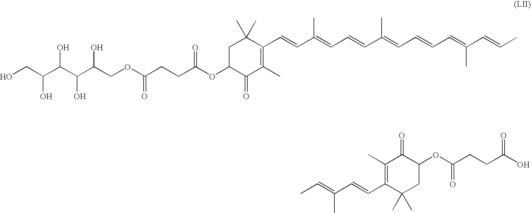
C(C(OC1C(=O)C(C)=C(C=CC(=CC=CC(=CC=CC=C(C=CC)C)C)C)C(C)(C)C1)=O)CC(OCC(C(C(C(CO)O)O)O)O)=O.C(=CC1=C(C)C(=O)C(OC(CCC(O)=O)=O)CC1(C)C)C(=CC)C
